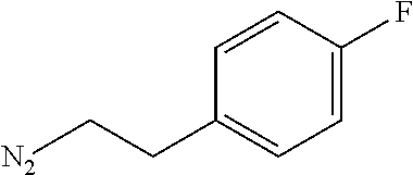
[N2]CCC1=CC=C(F)C=C1
